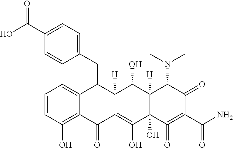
C1=CC(O)=C2C(=C1)C(=CC1=CC=C(C(=O)O)C=C1)C1([H])C(=C(O)C3(O)C([H])(C1O)C(N(C)C)C(=O)C(C(N)=O)=C3=O)C2=O
